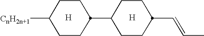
[H].C1CC(C=CC)CCC1C1CCC([CnH2n+1])CC1.[H]
